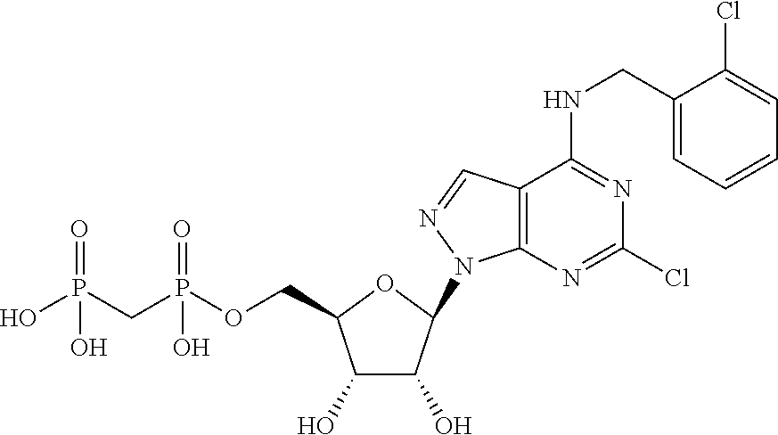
C1(O)C(O)C(N2C3=C(C=N2)C(NCC2=CC=CC=C2Cl)=NC(Cl)=N3)OC1COP(CP(O)(=O)O)(=O)O
